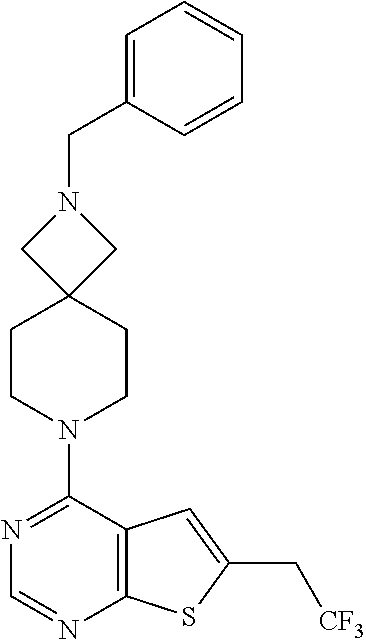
C1(N2CCC3(CN(CC4=CC=CC=C4)C3)CC2)=NC=NC2=C1C=C(C[CF3])S2
